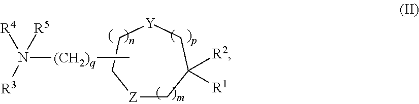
N([(CH2)q]C)([R3])([R5])[R4].[Z]1CC([R2])([R1])C[Y]CC1
